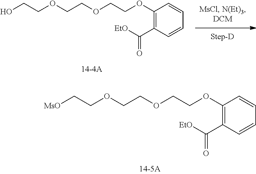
[MsO]CCOCCOCCOC1=C(C(=O)[EtO])C=CC=C1.OCCOCCOCCOC1=C(C(=O)[EtO])C=CC=C1
